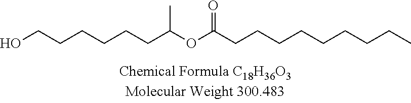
OCCCCCCC(OC(CCCCCCCCC)=O)C
